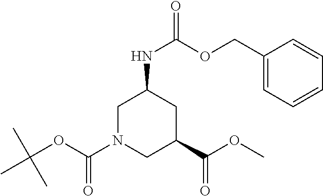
C1N(C(OC(C)(C)C)=O)CC(C(OC)=O)CC1NC(OCC1=CC=CC=C1)=O
